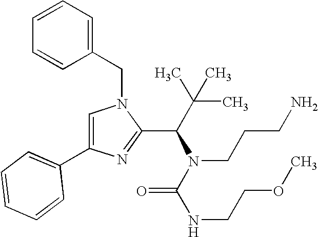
C1=C(C2=CC=CC=C2)N=C(C(C(C)(C)C)N(C(NCCOC)=O)CCCN)N1CC1=CC=CC=C1
